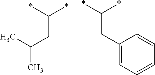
*C(*)CC(C)C.*C(*)CC1=CC=CC=C1
